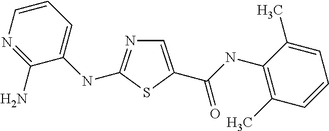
C1=C(C(NC2=C(C)C=CC=C2C)=O)SC(NC2=CC=CN=C2N)=N1
